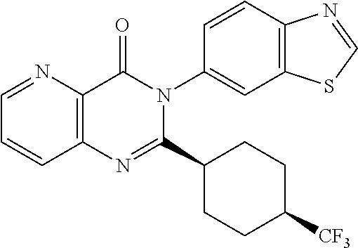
C12=C(N=C(C3CCC([CF3])CC3)N(C3=CC4=C(C=C3)N=CS4)C1=O)C=CC=N2
